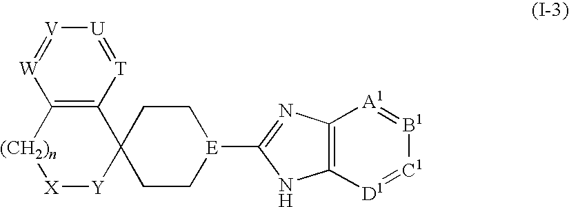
C12=C([T]=[U][V]=[W]1)C1([Y][X][(CH2)n]2)CC[E](C2=NC3=C(N2)[D1]=[C1][B1]=[A1]3)CC1
